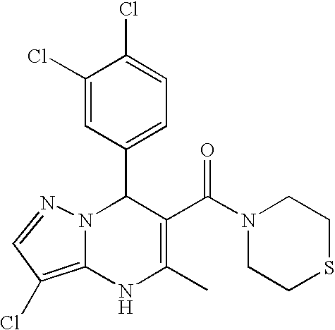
C1(Cl)=CC(C2N3C(=C(Cl)C=N3)NC(C)=C2C(=O)N2CCSCC2)=CC=C1Cl
